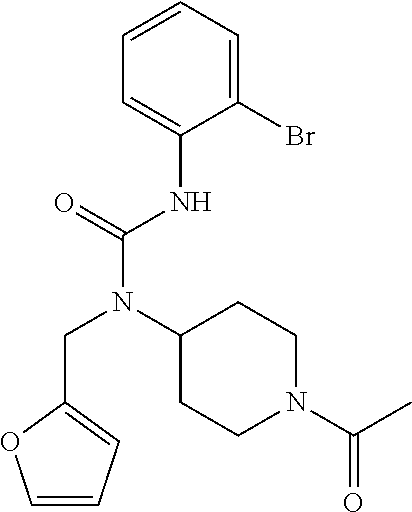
C1(Br)=CC=CC=C1NC(N(C1CCN(C(C)=O)CC1)CC1=CC=CO1)=O
